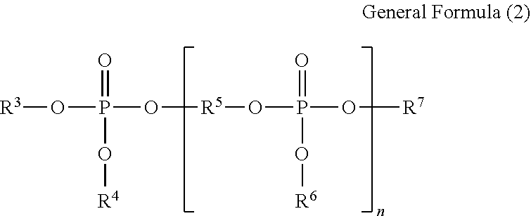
[R3]OP(=O)(O[R4])O[R5]OP(O[R7])(=O)O[R6]
